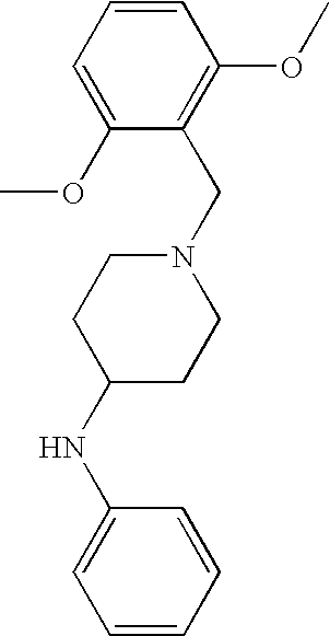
C1=CC=C(OC)C(CN2CCC(NC3=CC=CC=C3)CC2)=C1OC
